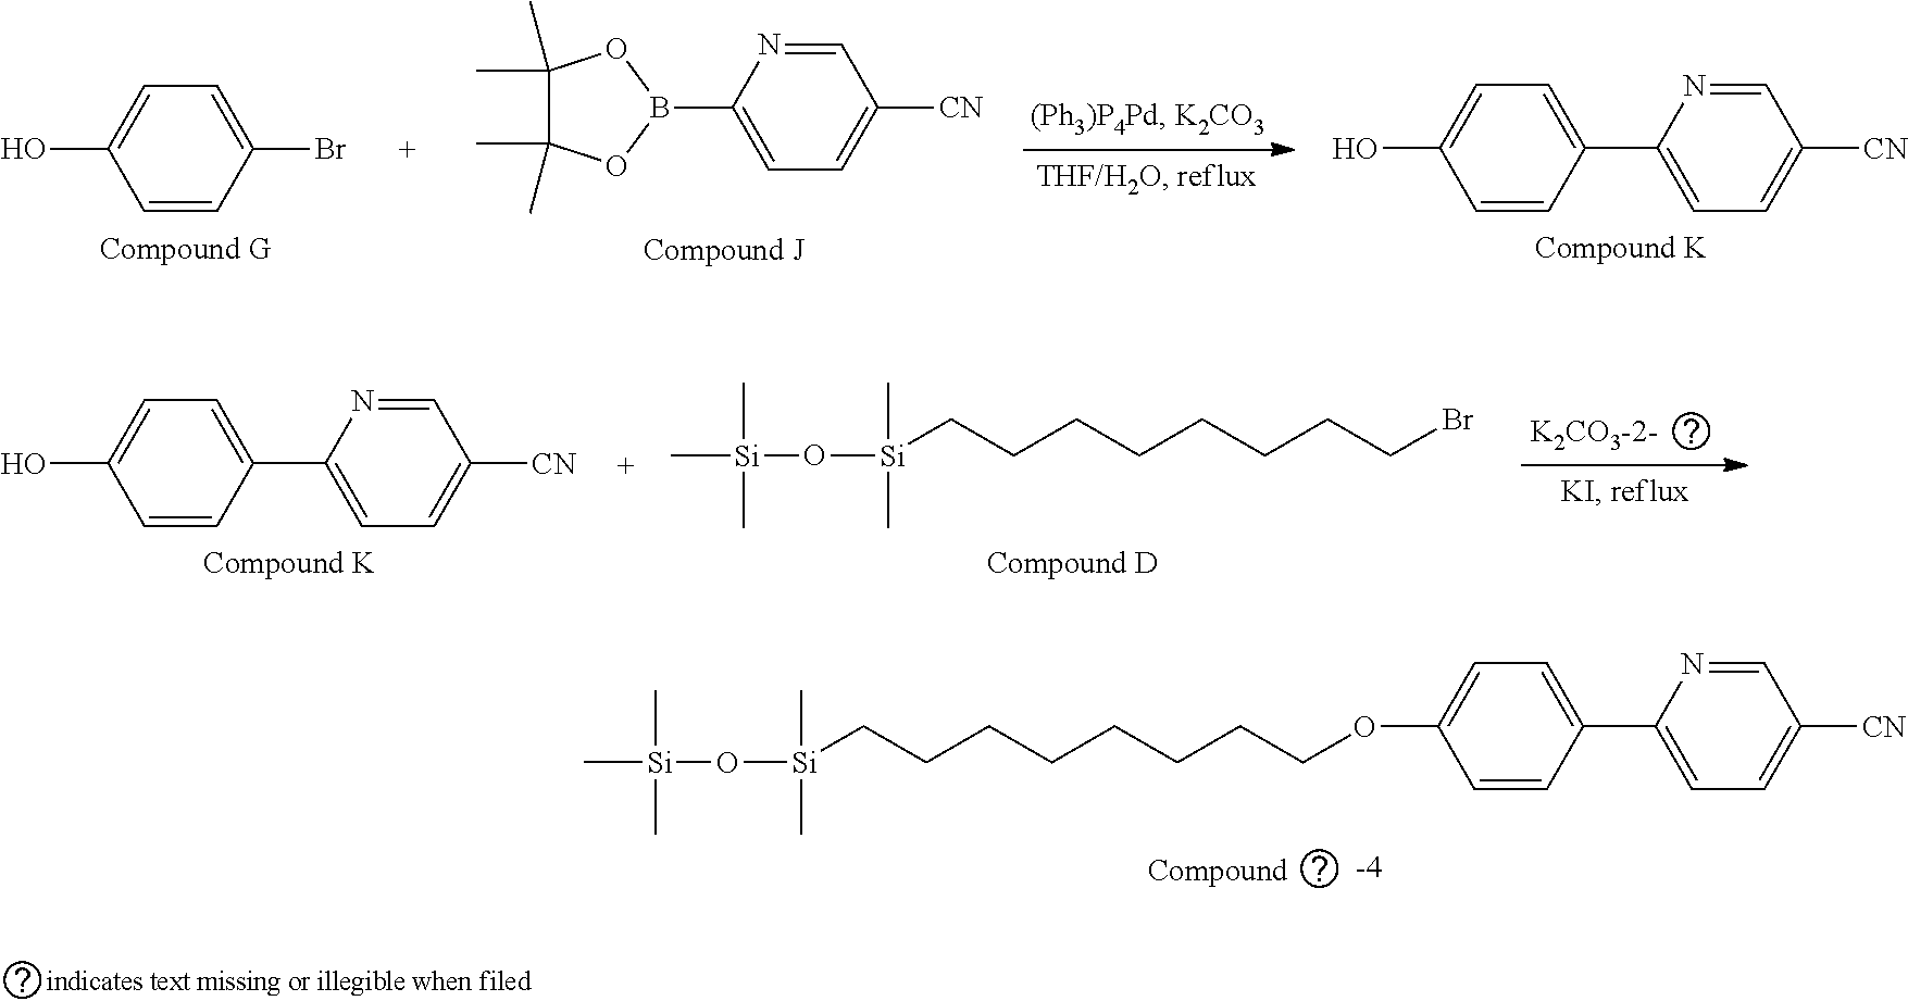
C1=CC(Br)=CC=C1O.C1=C(B2OC(C)(C)C(C)(C)O2)N=CC([CN])=C1.C1=CC(C2=CC=C([CN])C=N2)=CC=C1O.C1=CC(C2=CC=C([CN])C=N2)=CC=C1O.C[Si](O[Si](CCCCCCCCBr)(C)C)(C)C.C[Si](O[Si](CCCCCCCCOC1=CC=C(C2=CC=C([CN])C=N2)C=C1)(C)C)(C)C
